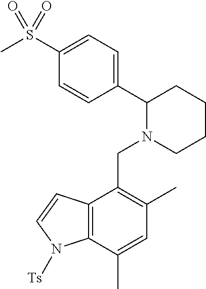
C1=CC(C2N(CC3=C(C)C=C(C)C4=C3C=CN4[Ts])CCCC2)=CC=C1S(C)(=O)=O
